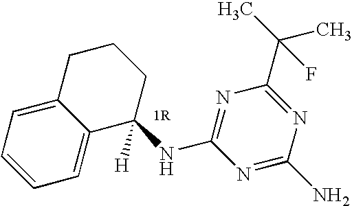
C12=CC=CC=C1C(NC1=NC(C(C)(C)F)=NC(N)=N1)([H])CCC2
